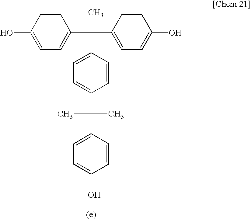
C1=CC(O)=CC=C1C(C)(C1=CC=C(C(C)(C)C2=CC=C(O)C=C2)C=C1)C1=CC=C(O)C=C1
